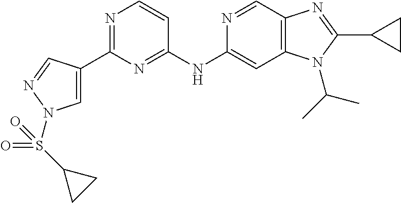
C1(C2=CN(S(C3CC3)(=O)=O)N=C2)=NC=CC(NC2=CC3=C(C=N2)N=C(C2CC2)N3C(C)C)=N1
